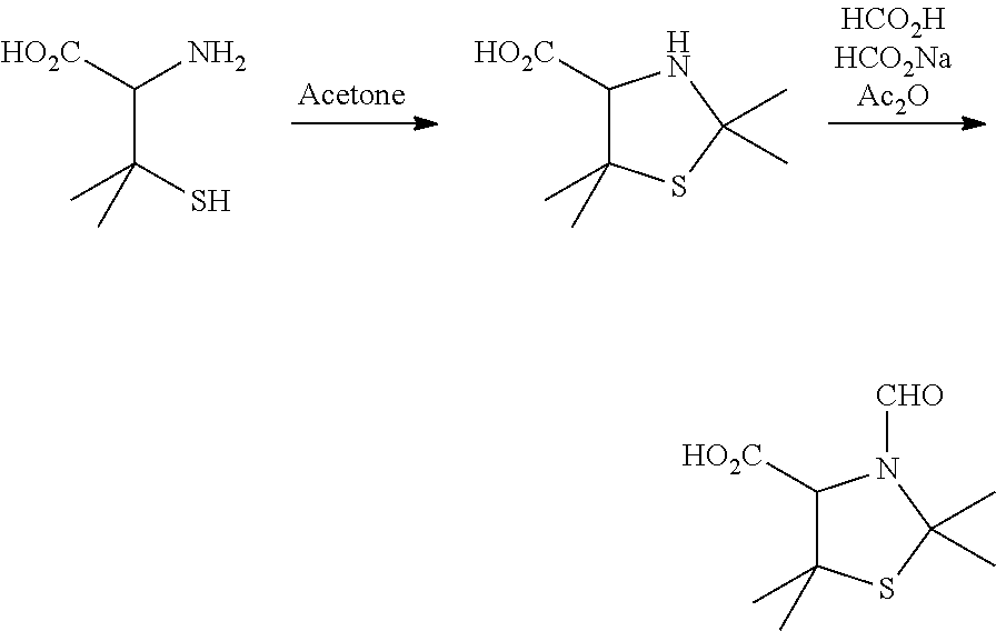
C(C(S)(C)C)([HO2C])N.C1([HO2C])C(C)(C)SC(C)(C)N1.C1([HO2C])C(C)(C)SC(C)(C)N1[CHO]
